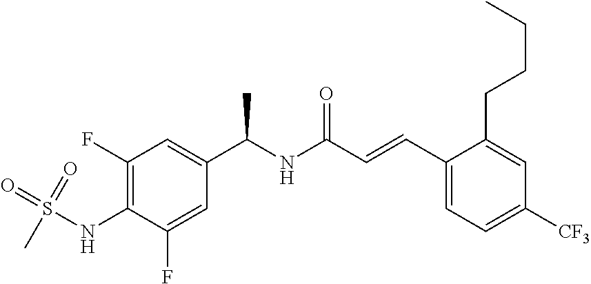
C1(F)=C(NS(=O)(C)=O)C(F)=CC(C(NC(C=CC2=CC=C([CF3])C=C2CCCC)=O)C)=C1
